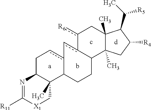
C1C2C(C)(C3c(c1)-cc1C(CC3)C3(C)C(C)(Cc-1[R6])C(C([R5])C)C([R4])C3)C[X1]C([R11])=N2
